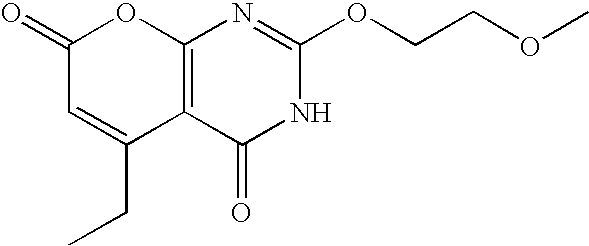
C12=C(C(=O)NC(OCCOC)=N1)C(CC)=CC(=O)O2
